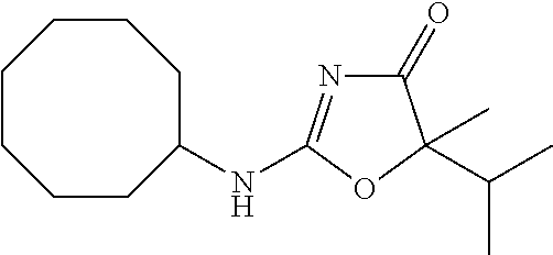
C1(=O)N=C(NC2CCCCCCC2)OC1(C(C)C)C
